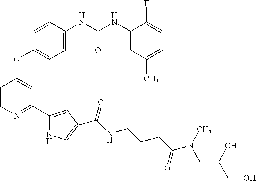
C1=CC(NC(NC2=CC(C)=CC=C2F)=O)=CC=C1OC1=CC(C2=CC(C(NCCCC(N(CC(CO)O)C)=O)=O)=CN2)=NC=C1
